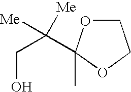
C(O)C([Me])([Me])C1(C)OCCO1
